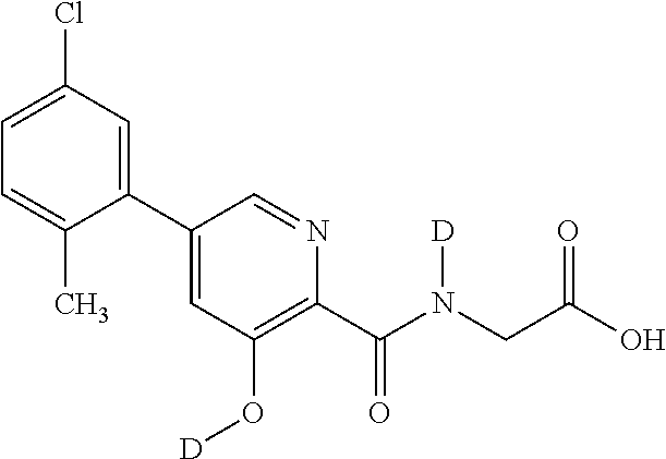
C1(C2=CC(O[D])=C(C(N(CC(O)=O)[D])=O)N=C2)=CC(Cl)=CC=C1C
